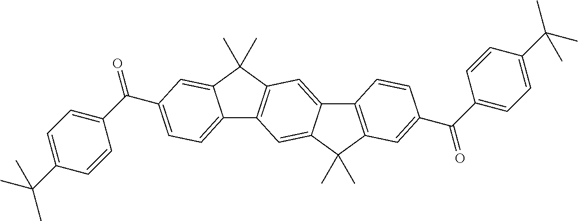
O=C(C1=CC=C(C(C)(C)C)C=C1)C1=CC=C2C3=C(C(C)(C)C2=C1)C=C1C(=C3)C(C)(C)C2=C1C=CC(C(C1=CC=C(C(C)(C)C)C=C1)=O)=C2
